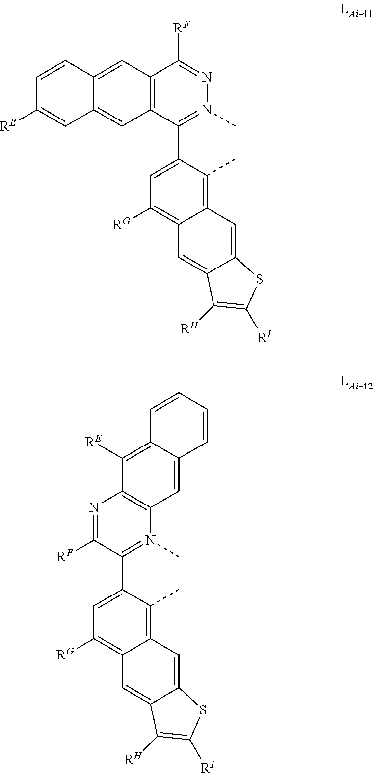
C12=C(C(C3=CC([RG])=C4C(=C3C)C=C3C(=C4)C([RH])=C([RI])S3)=N(C)N=C1[RF])C=C1C(=C2)C=CC([RE])=C1.N1=C([RF])C(C2=CC([RG])=C3C(=C2C)C=C2C(=C3)C([RH])=C([RI])S2)=N(C)C2=C1C([RE])=C1C(=C2)C=CC=C1
